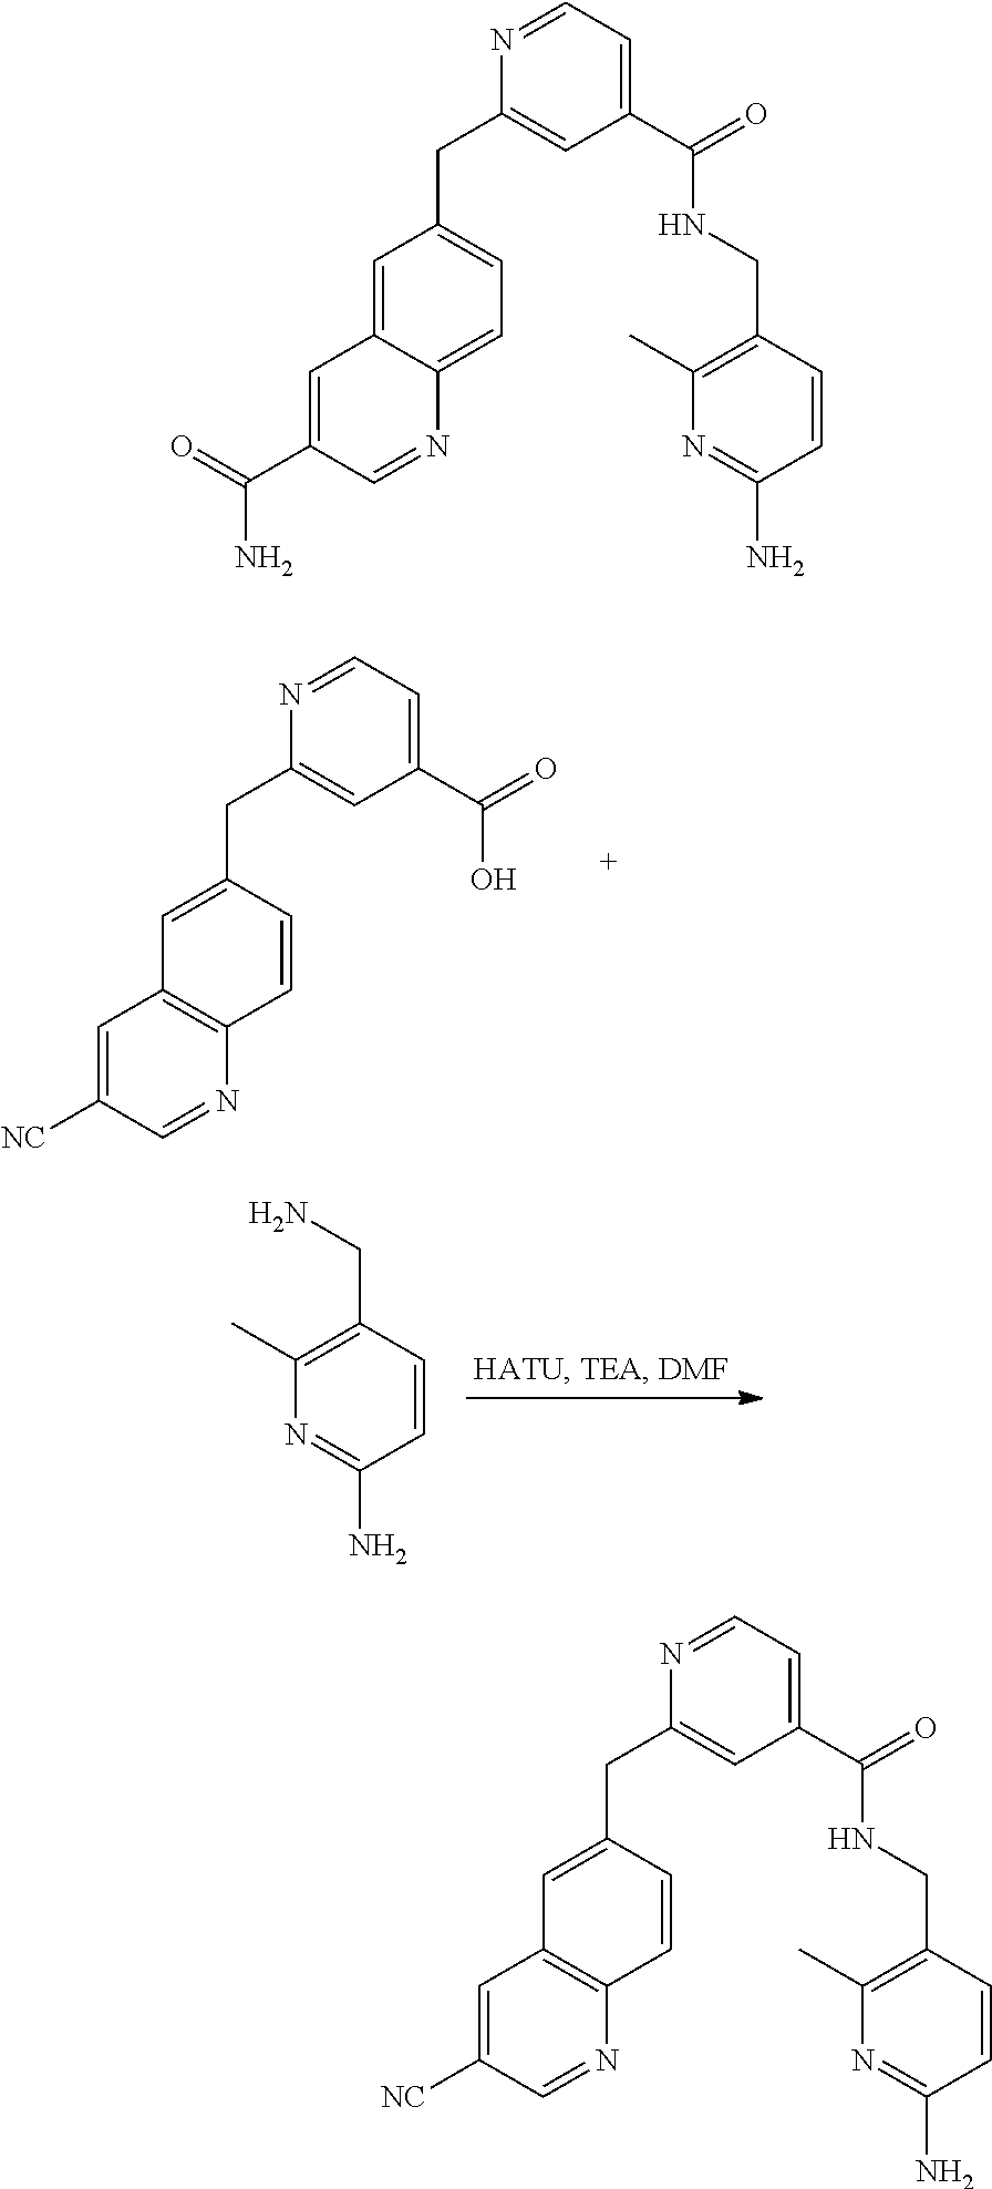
C1=NC(CC2=CC3=C(N=CC([NC])=C3)C=C2)=CC(C(O)=O)=C1.NCC1=C(C)N=C(N)C=C1.C1=NC(CC2=CC=C3C(=C2)C=C(C(N)=O)C=N3)=CC(C(NCC2=C(C)N=C(N)C=C2)=O)=C1.C1=NC(CC2=CC3=C(N=CC([NC])=C3)C=C2)=CC(C(NCC2=C(C)N=C(N)C=C2)=O)=C1
